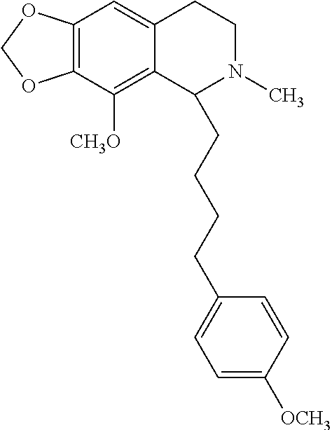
C12=C(C([CH3O])=C3C(=C1)CCN(C)C3CCCCC1=CC=C([OCH3])C=C1)OCO2
